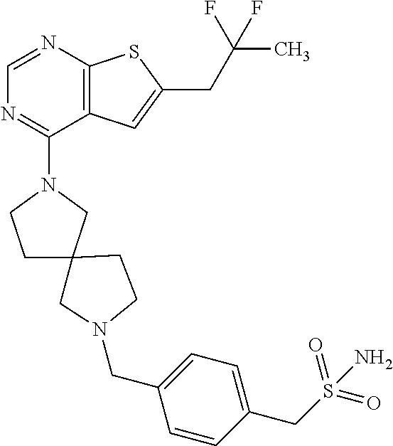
C1=NC2=C(C(N3CCC4(C3)CN(CC3=CC=C(CS(=O)(=O)N)C=C3)CC4)=N1)C=C(CC(F)(F)C)S2
